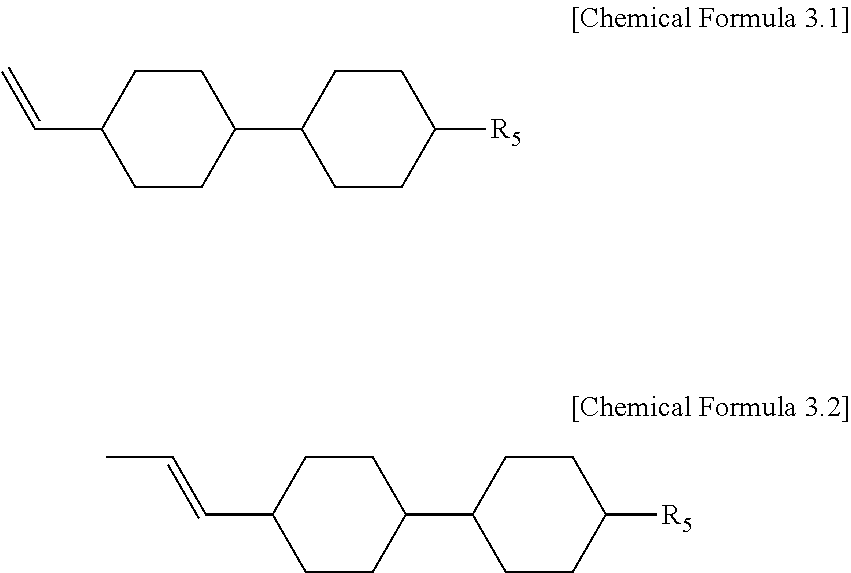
C1CC(C=C)CCC1C1CCC([R5])CC1.C1CC(C=CC)CCC1C1CCC([R5])CC1
